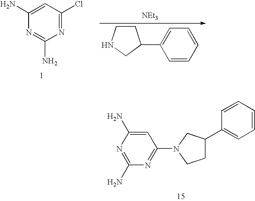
C1(N)=CC(Cl)=NC(N)=N1.[NEt3].C1CNCC1C1=CC=CC=C1.C1(N)=NC(N)=CC(N2CCC(C3=CC=CC=C3)C2)=N1
